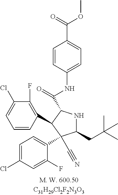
C1(CC(C)(C)C)NC(C(NC2=CC=C(C(=O)OC)C=C2)=O)C(C2=C(F)C(Cl)=CC=C2)C1(C1=CC=C(Cl)C=C1F)C#N
